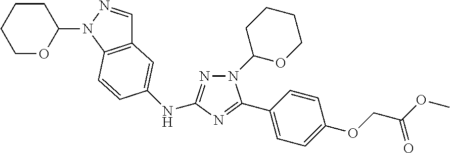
N1(C2CCCCO2)N=C(NC2=CC3=C(N(C4OCCCC4)N=C3)C=C2)N=C1C1=CC=C(OCC(=O)OC)C=C1
